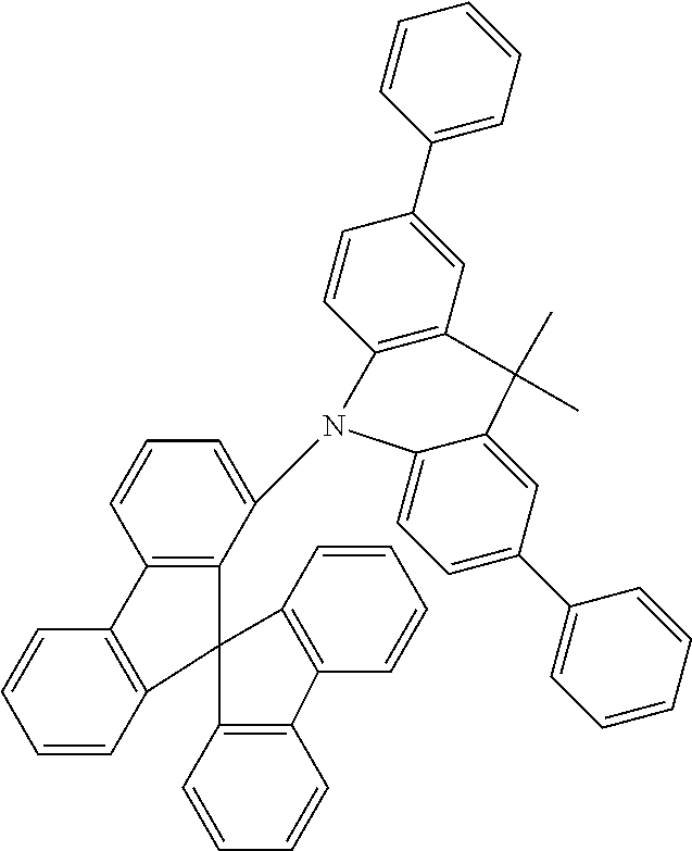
C12=C(C(N3C4=C(C=C(C5=CC=CC=C5)C=C4)C(C)(C)C4=CC(C5=CC=CC=C5)=CC=C34)=CC=C1)C1(C3=C2C=CC=C3)C2=C(C=CC=C2)C2=C1C=CC=C2
